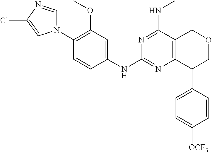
C1(OC)=C(N2C=NC(Cl)=C2)C=CC(NC2=NC3=C(C(NC)=N2)COCC3C2=CC=C([OCF3])C=C2)=C1
